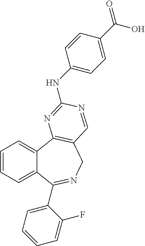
C1=CC=C2C(=C1)C1=C(CN=C2C2=CC=CC=C2F)C=NC(NC2=CC=C(C(O)=O)C=C2)=N1
